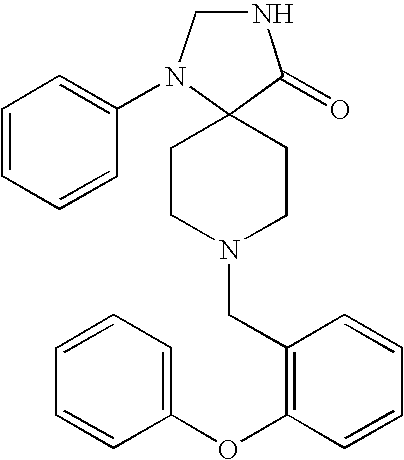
N1CN(C2=CC=CC=C2)C2(C1=O)CCN(CC1=C(OC3=CC=CC=C3)C=CC=C1)CC2
